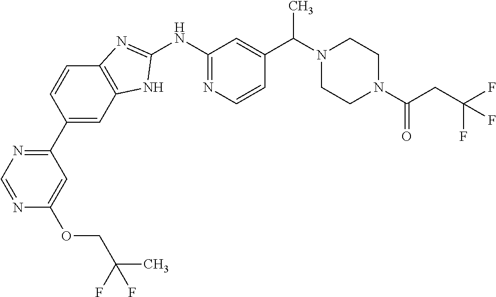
C1(C2=CC3=C(C=C2)N=C(NC2=NC=CC(C(N4CCN(C(CC(F)(F)F)=O)CC4)C)=C2)N3)=NC=NC(OCC(F)(C)F)=C1
